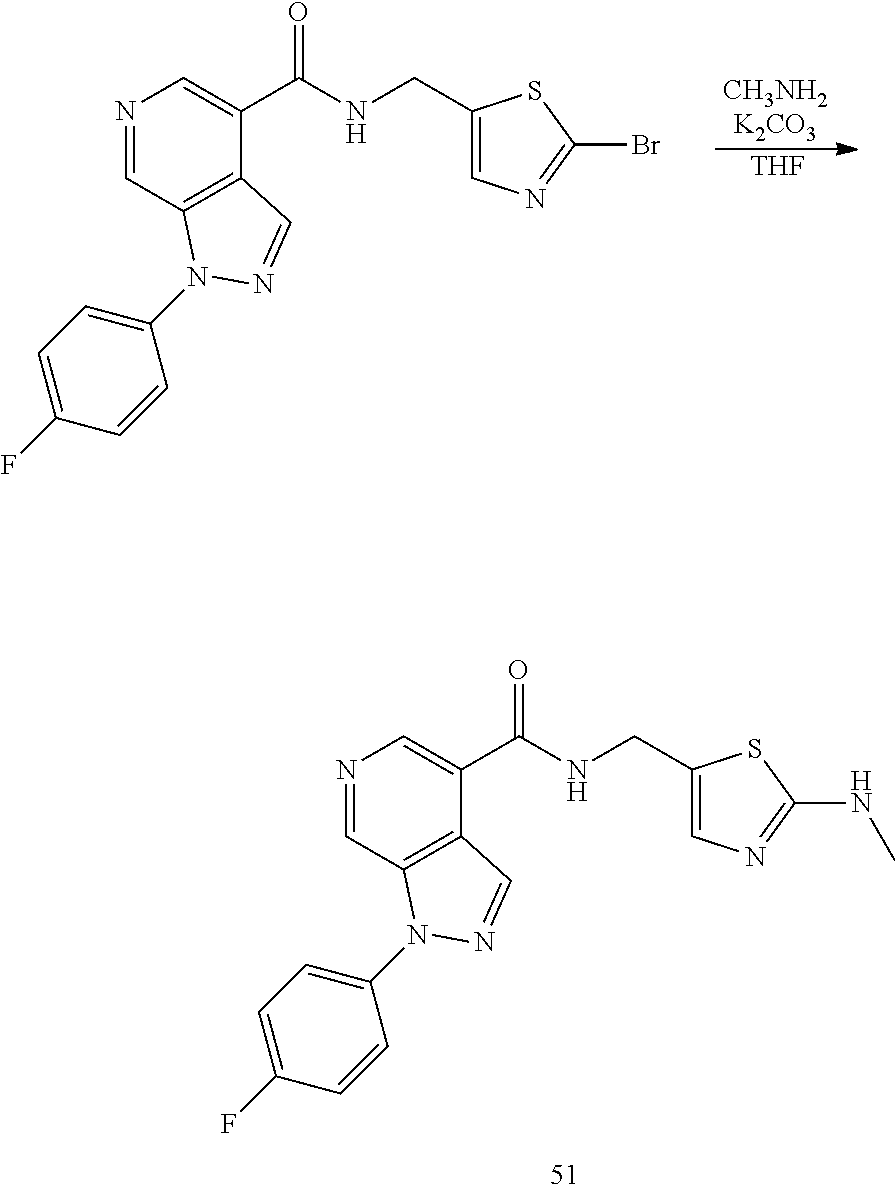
N1=CC2=C(C(C(NCC3=CN=C(NC)S3)=O)=C1)C=NN2C1=CC=C(F)C=C1.N1=CC2=C(C(C(NCC3=CN=C(Br)S3)=O)=C1)C=NN2C1=CC=C(F)C=C1.[THF]
